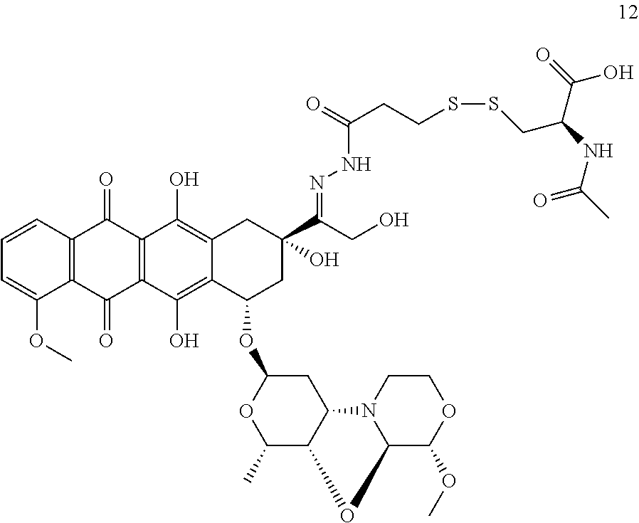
C1=CC2=C(C(OC)=C1)C(=O)C1=C(C2=O)C(O)=C2C(=C1O)C(OC1CC3C(C(C)O1)OC1N3CCOC1OC)CC(C(CO)=NNC(CCSSCC(C(O)=O)NC(C)=O)=O)(O)C2
